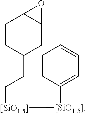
C1CC(CC[[SiO1.5]][[SiO1.5]]C2=CC=CC=C2)CC2C1O2
